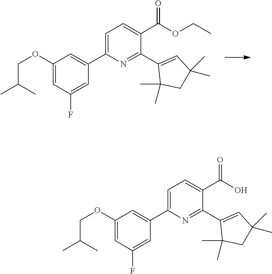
C1(OCC(C)C)=CC(F)=CC(C2=CC=C(C(OCC)=O)C(C3=CC(C)(C)CC3(C)C)=N2)=C1.C1(OCC(C)C)=CC(F)=CC(C2=CC=C(C(O)=O)C(C3=CC(C)(C)CC3(C)C)=N2)=C1
